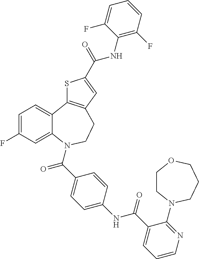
C1=C(F)C=C2C(=C1)C1=C(CCN2C(C2=CC=C(NC(C3=CC=CN=C3N3CCOCCC3)=O)C=C2)=O)C=C(C(NC2=C(F)C=CC=C2F)=O)S1
